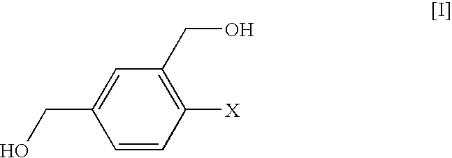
C1([X])=C(CO)C=C(CO)C=C1
